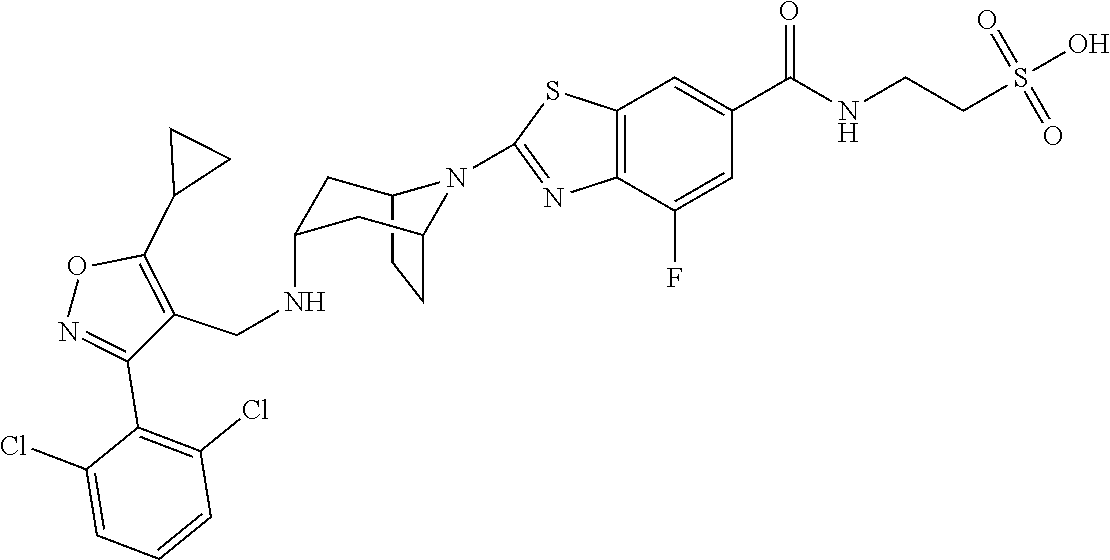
C12CCC(CC(NCC3=C(C4CC4)ON=C3C3=C(Cl)C=CC=C3Cl)C1)N2C1=NC2=C(C=C(C(NCCS(O)(=O)=O)=O)C=C2F)S1
